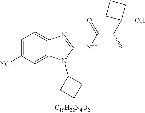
C1=C([CN])C=C2C(=C1)N=C(NC(C(C1(O)CCC1)C)=O)N2C1CCC1
